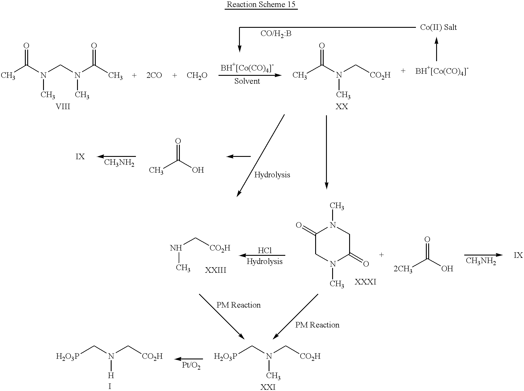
[Reaction Scheme 15].CC(N(CN(C(C)=O)C)C)=O.CC(N(C[CO2H])C)=O.CC(O)=O.C1(=O)CN(C)C(=O)CN1C.[H2O3P]CN(C[CO2H])C.[2CH3]C(O)=O.N(C[CO2H])C.[H2O3P]CN(C[CO2H])[H]
